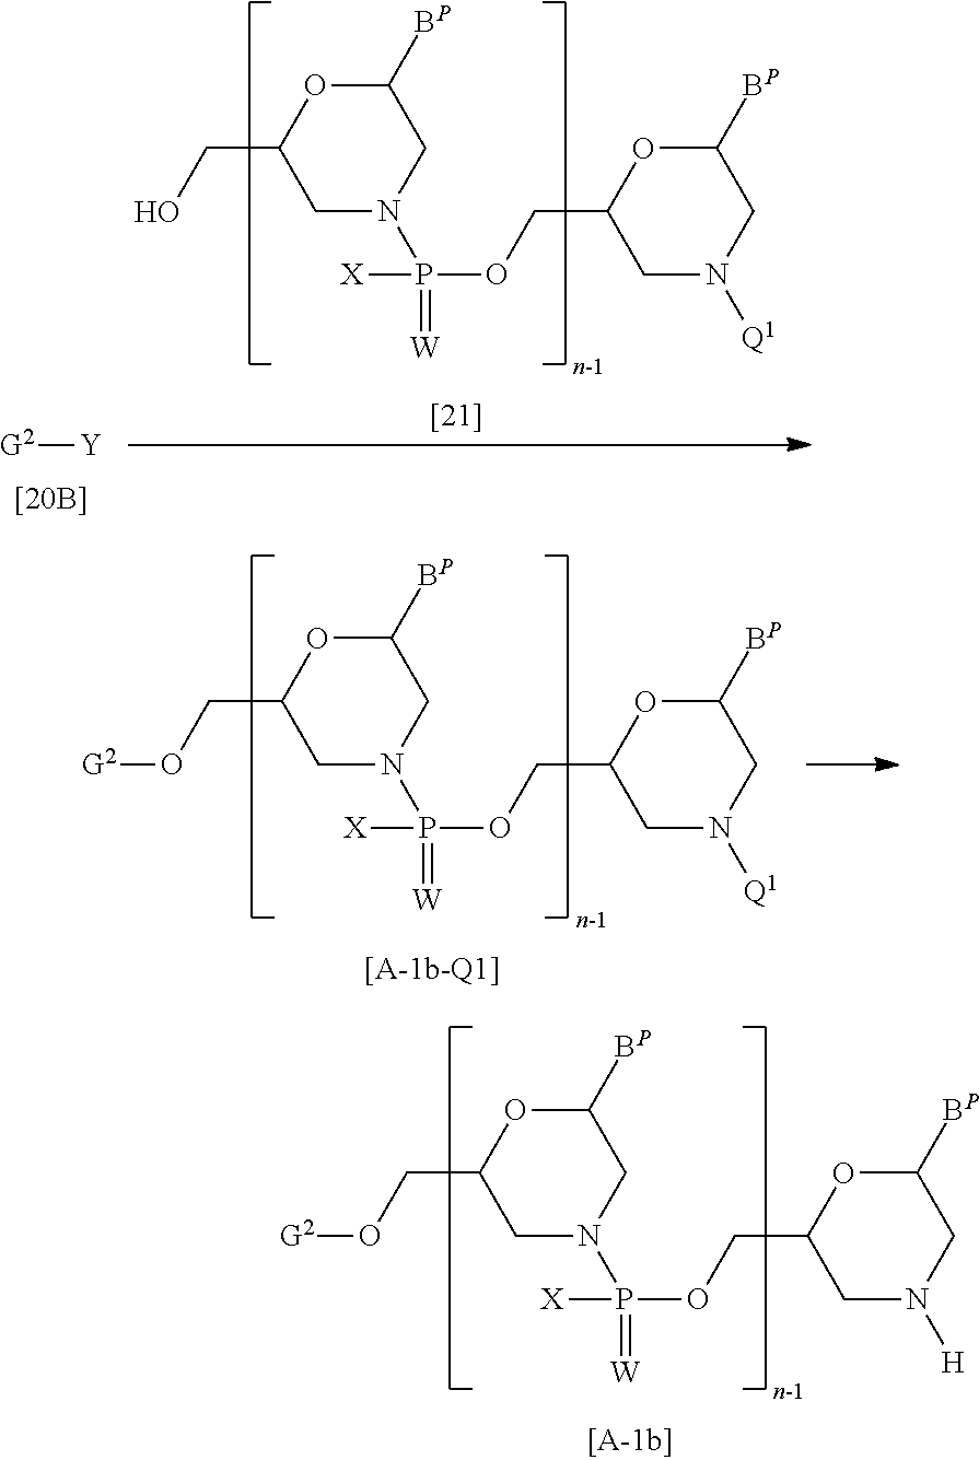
OCC1CN(P(OCC2CN([Q1])CC([BP])O2)([X])=[W])CC([BP])O1.[G2][Y].O(CC1CN(P(OCC2CN([Q1])CC([BP])O2)([X])=[W])CC([BP])O1)[G2].O(CC1CN(P(OCC2CN([H])CC([BP])O2)([X])=[W])CC([BP])O1)[G2]
